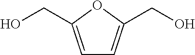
C1=C(CO)OC(CO)=C1
